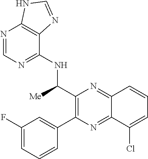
C12=NC(C3=CC(F)=CC=C3)=C(C([Me])NC3=NC=NC4=C3N=CN4)N=C1C=CC=C2Cl
